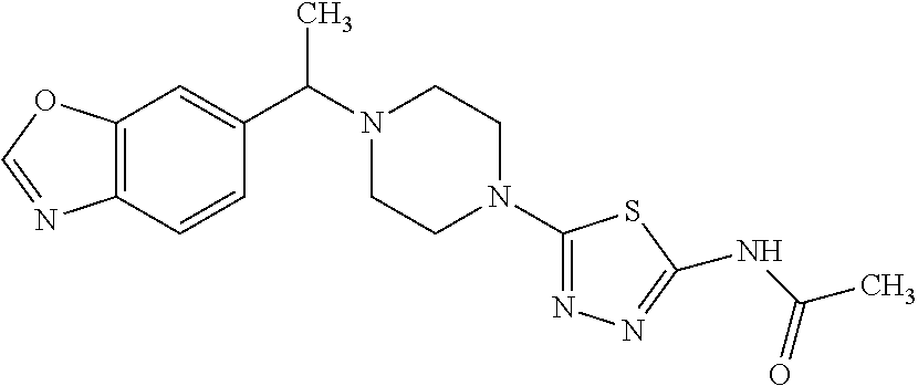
C12=C(C=CC(C(N3CCN(C4=NN=C(NC(C)=O)S4)CC3)C)=C1)N=CO2
